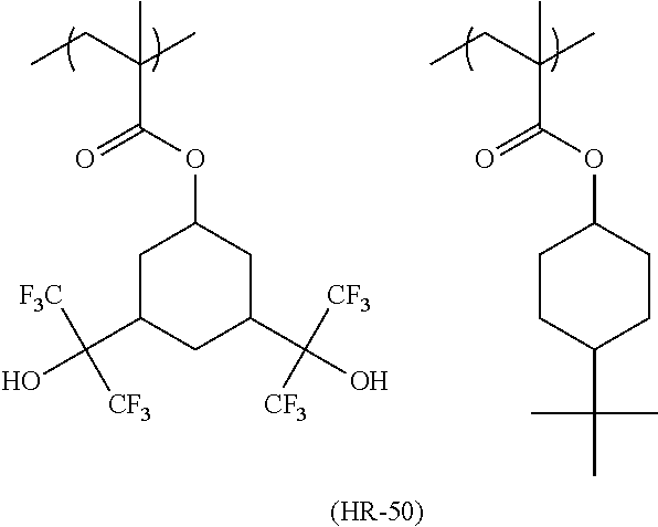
CCC(C)(C)C(OC1CC(C(O)([F3C])[CF3])CC(C(O)([CF3])[CF3])C1)=O.CCC(C)(C)C(OC1CCC(C(C)(C)C)CC1)=O.[(HR-50)]
